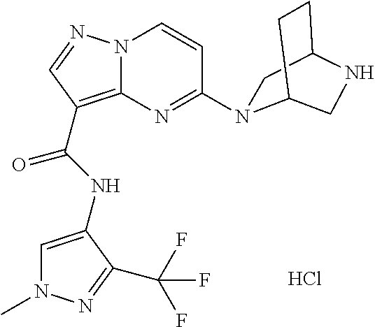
N(C(=O)C1=C2N(N=C1)C=CC(N1CC3CCC1CN3)=N2)C1=CN(C)N=C1C(F)(F)F.Cl
